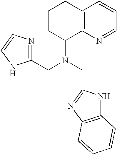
N1=C(CN(C2C3=C(CCC2)C=CC=N3)CC2=NC3=C(N2)C=CC=C3)NC=C1
